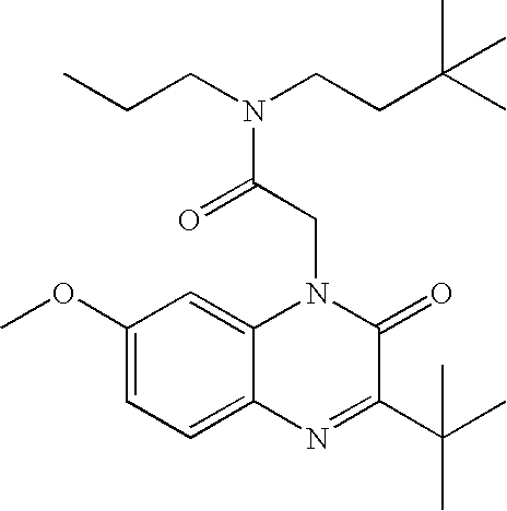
C1(OC)=CC=C2C(=C1)N(CC(N(CCC(C)(C)C)CCC)=O)C(=O)C(C(C)(C)C)=N2
